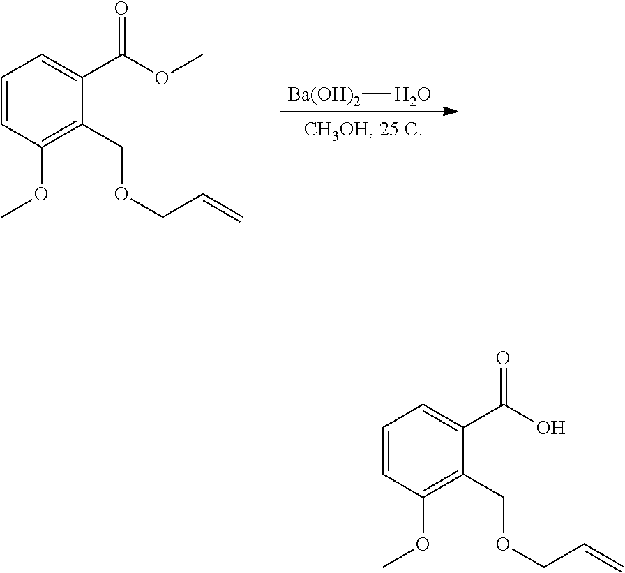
C1=CC(OC)=C(COCC=C)C(C(OC)=O)=C1.[Ba(OH)2]O.C1=CC(OC)=C(COCC=C)C(C(O)=O)=C1
